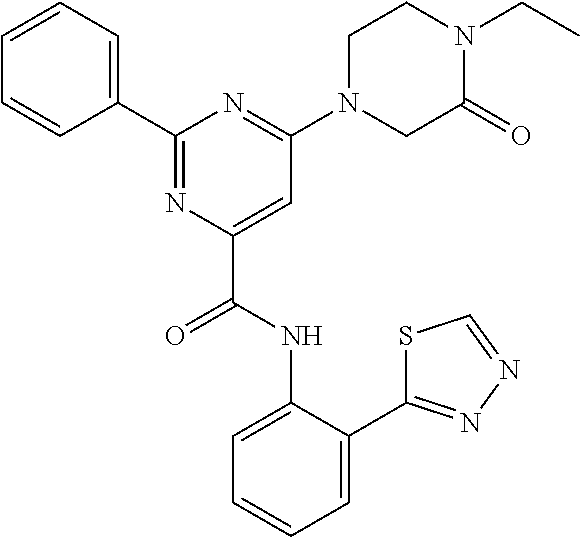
C1=CC=CC(C2=NC(C(NC3=CC=CC=C3C3=NN=CS3)=O)=CC(N3CC(=O)N(CC)CC3)=N2)=C1
